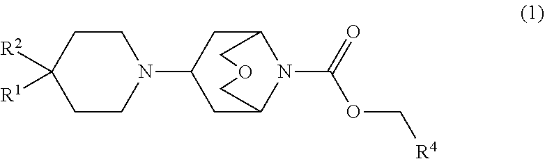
C1CN(C2CC3N(C(=O)OC[R4])C(C2)COC3)CCC1([R1])[R2]
